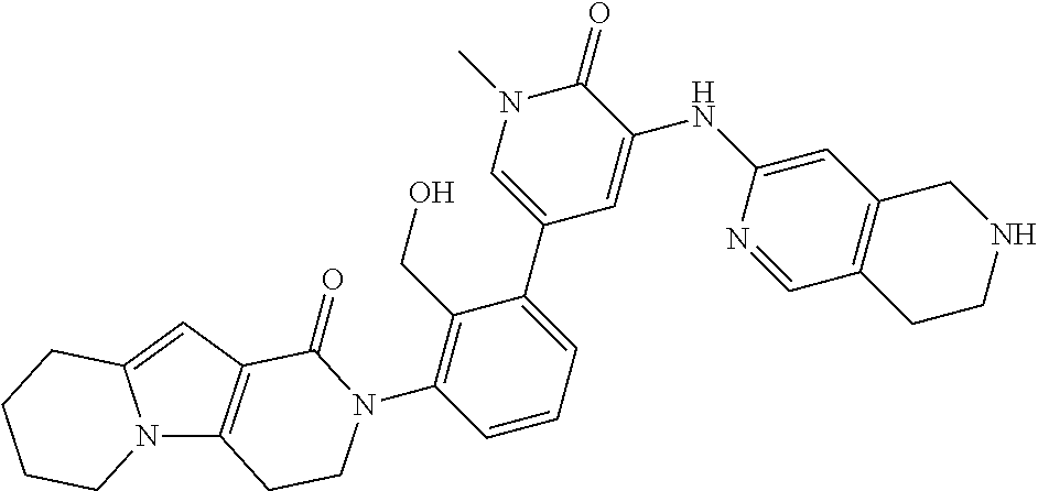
N12C3=C(C=C1CCCC2)C(=O)N(C1=C(CO)C(C2=CN(C)C(=O)C(NC4=CC5=C(C=N4)CCNC5)=C2)=CC=C1)CC3
